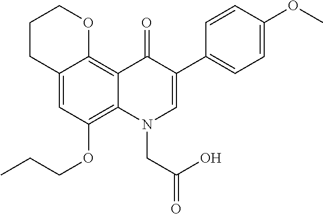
C12=CC(OCCC)=C3C(=C1OCCC2)C(=O)C(C1=CC=C(OC)C=C1)=CN3CC(=O)O
